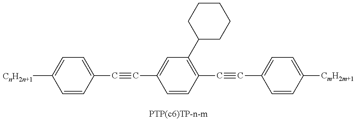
C1=CC(C#CC2=CC(C3CCCCC3)=C(C#CC3=CC=C([CmH2m+1])C=C3)C=C2)=CC=C1[CnH2n+1]
